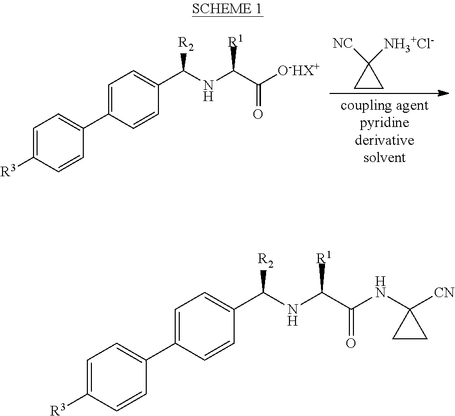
C1([NH3+Cl-])([NC])CC1.C(NC(C([O-HX+])=O)[R1])(C1=CC=C(C2=CC=C([R3])C=C2)C=C1)[R2].C(NC(C(NC1([CN])CC1)=O)[R1])(C1=CC=C(C2=CC=C([R3])C=C2)C=C1)[R2]
